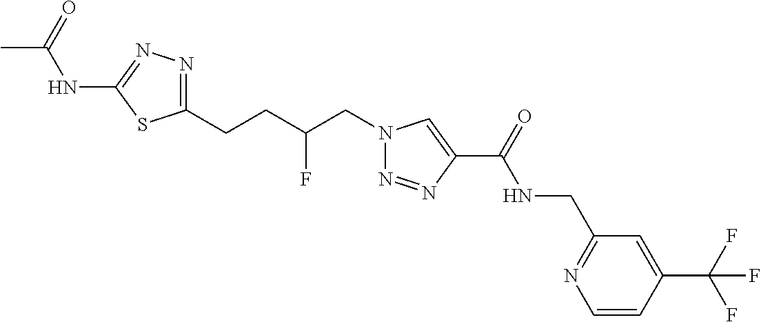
C1(NC(C)=O)=NN=C(CCC(CN2N=NC(C(=O)NCC3=NC=CC(C(F)(F)F)=C3)=C2)F)S1
